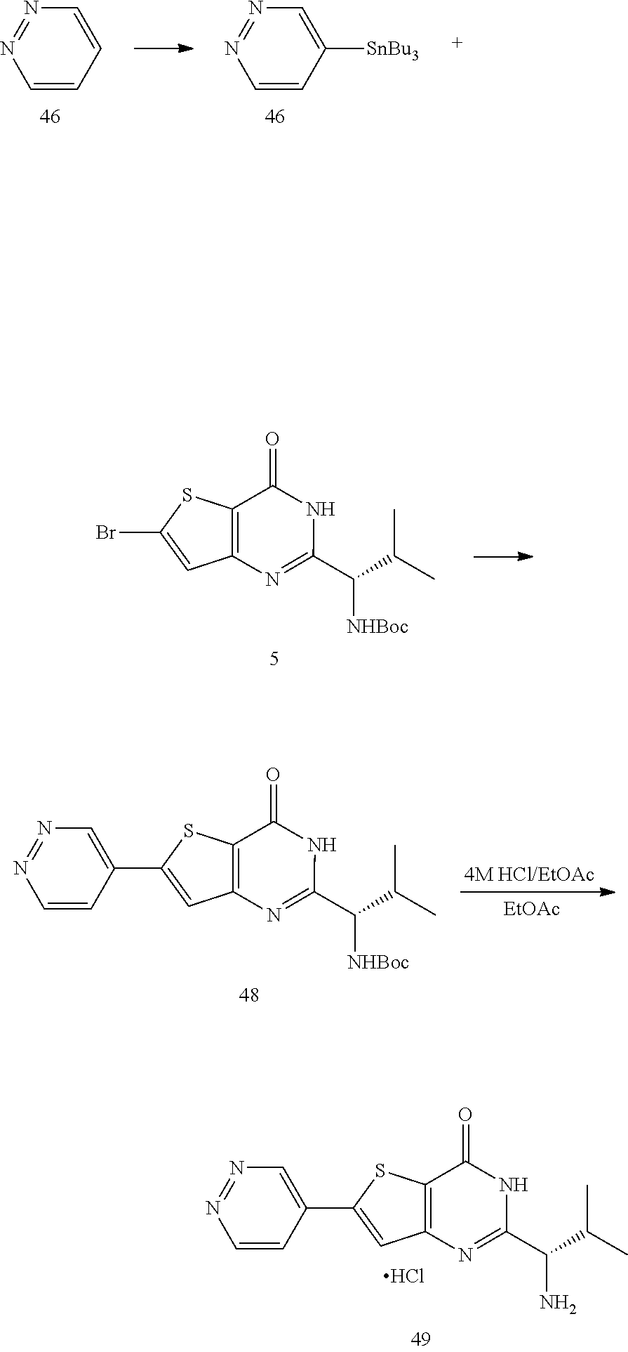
C12=C(SC(C3=CN=NC=C3)=C1)C(=O)NC(C(C(C)C)N)=N2.Cl.C1=CC=CN=N1.C1=CC([SnBu3])=CN=N1.C12=C(SC(Br)=C1)C(=O)NC(C(C(C)C)[NHBoc])=N2.C12=C(SC(C3=CN=NC=C3)=C1)C(=O)NC(C(C(C)C)[NHBoc])=N2.[EtOAc]
